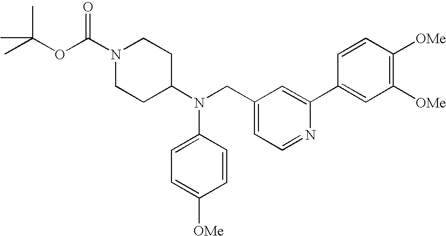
O(C(C)(C)C)C(N1CCC(N(CC2=CC=NC(C3=CC([OMe])=C([OMe])C=C3)=C2)C2=CC=C([OMe])C=C2)CC1)=O
